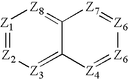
[Z1]1=[Z2][Z3]=C2C(=[Z8]1)[Z7]=[Z6][Z6]=[Z4]2
